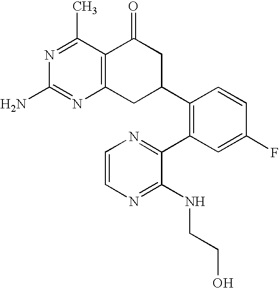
C12=C(CC(C3=C(C4=NC=CN=C4NCCO)C=C(F)C=C3)CC1=O)N=C(N)N=C2C
